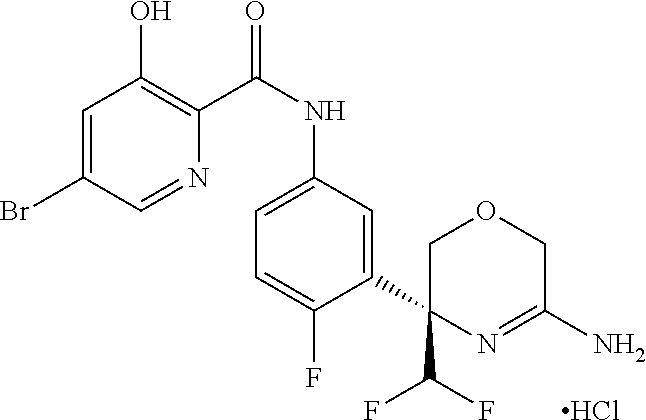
C1=C(Br)C=NC(C(NC2=CC=C(F)C(C3(C(F)F)COCC(N)=N3)=C2)=O)=C1O.Cl
